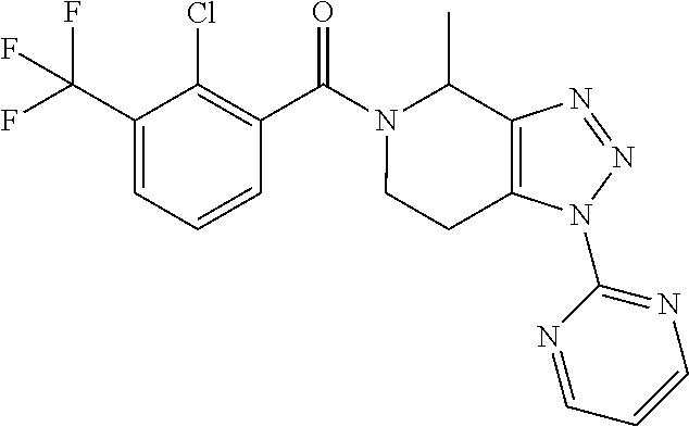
C1(C(F)(F)F)=CC=CC(C(N2C(C)C3=C(N(C4=NC=CC=N4)N=N3)CC2)=O)=C1Cl
